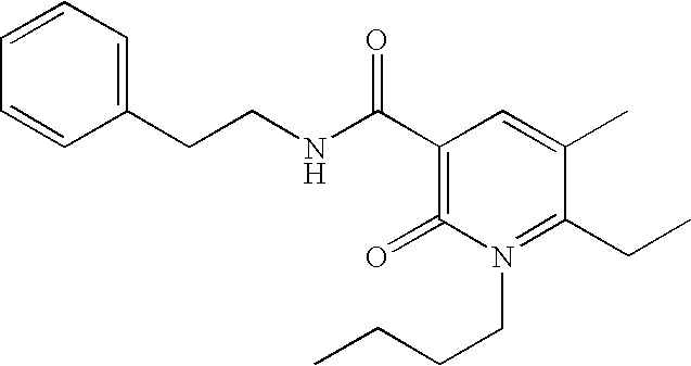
C(CNC(C1=C(=O)N(CCCC)=C(CC)C(C)=C1)=O)C1=CC=CC=C1
